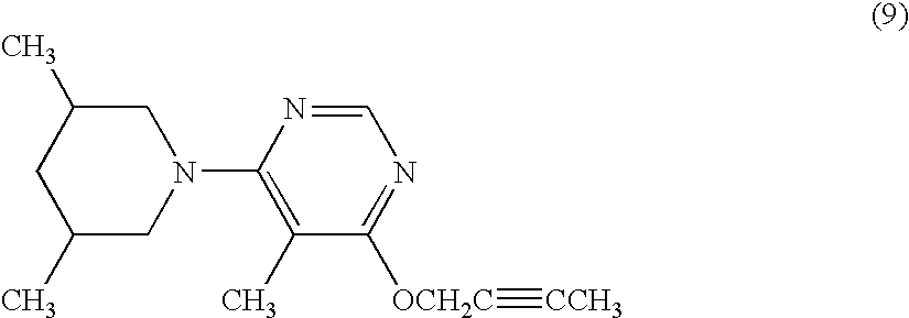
C1(C)CN(C2=C(C)C([OCH2C]#[CCH3])=NC=N2)CC(C)C1
